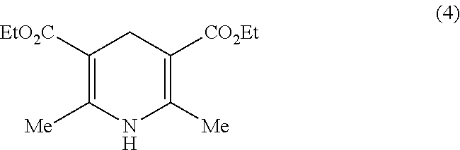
C1([EtO2C])=C([Me])NC([Me])=C([CO2Et])C1
